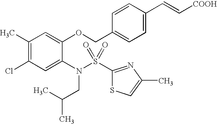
C1(C)=C(Cl)C=C(N(S(C2=NC(C)=CS2)(=O)=O)CC(C)C)C(OCC2=CC=C(C=C[COOH])C=C2)=C1
